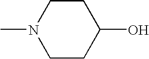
CN1CCC(O)CC1
